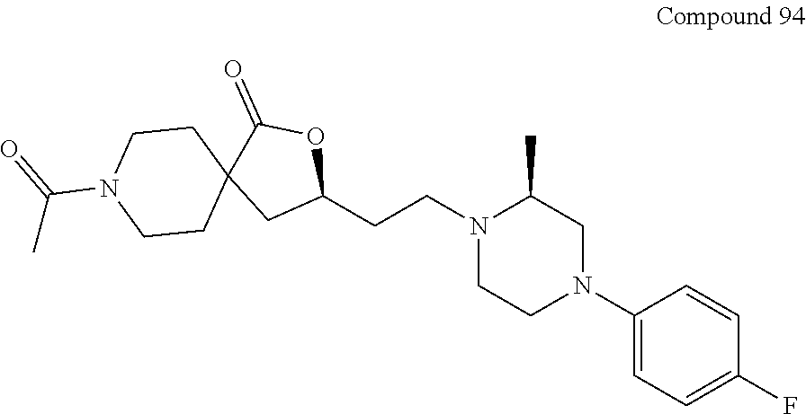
C1(N2CC(C)N(CCC3OC(=O)C4(C3)CCN(C(C)=O)CC4)CC2)=CC=C(F)C=C1
